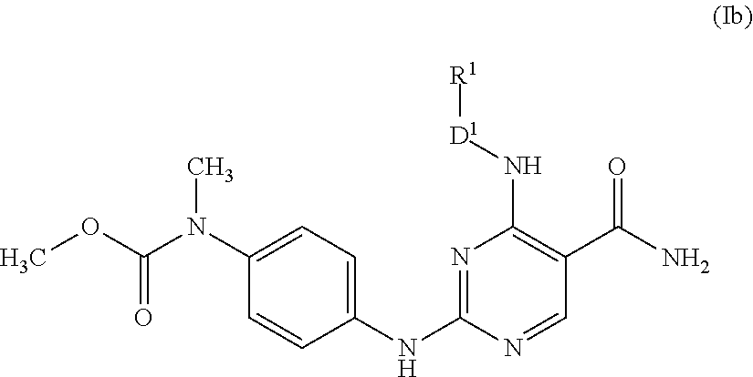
C1=CC(NC2=NC(N[D1][R1])=C(C(N)=O)C=N2)=CC=C1N(C(=O)OC)C
